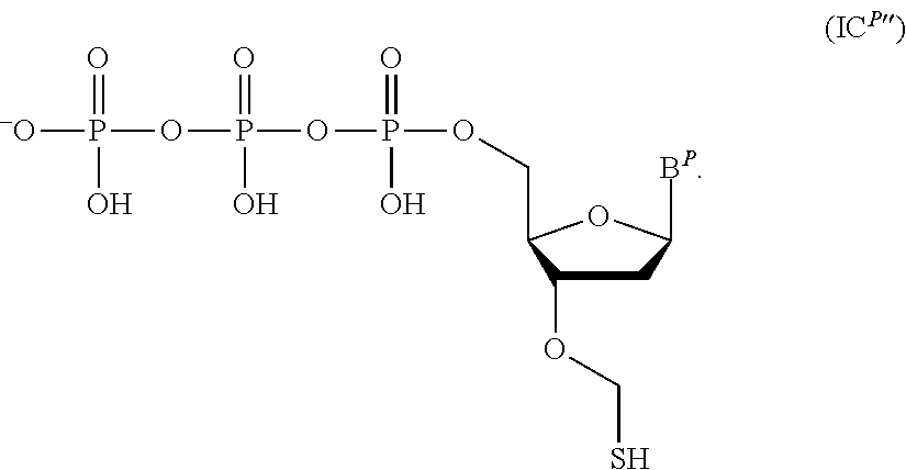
C1C(OCS)C(COP(OP(O)(=O)OP(O)(=O)[-O])(=O)O)OC1[BP]
